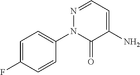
FC1=CC=C(N2C(=O)C(N)=CC=N2)C=C1
